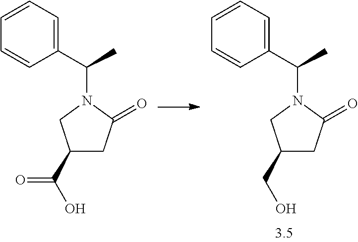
CC(C1=CC=CC=C1)N1C(=O)CC(C(O)=O)C1.CC(C1=CC=CC=C1)N1C(=O)CC(CO)C1
